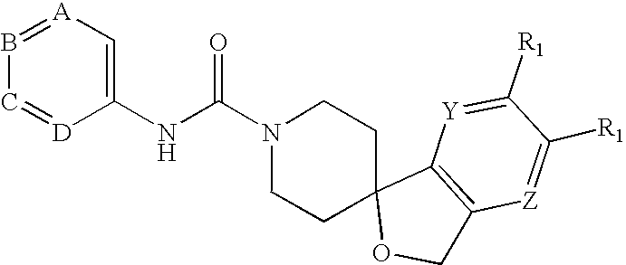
B1=[A]C=C(NC(N2CCC3(CC2)OCC2=C3[Y]=C([R1])C([R1])=[Z]2)=O)[D]=C1
